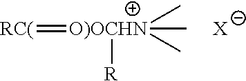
[RC(]=[O)OCHN]([R])(C)(C)C.[X]
